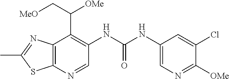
C12=C(N=CC(NC(NC3=CN=C([OMe])C(Cl)=C3)=O)=C1C(C[MeO])[OMe])SC(C)=N2
